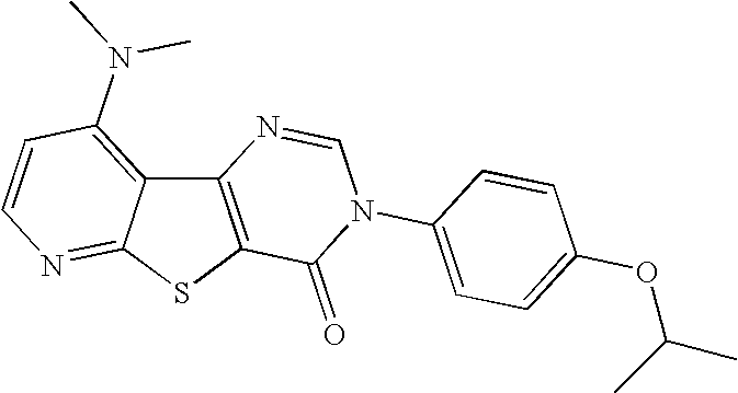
C12=C(SC3=NC=CC(N(C)C)=C13)C(=O)N(C1=CC=C(OC(C)C)C=C1)C=N2
